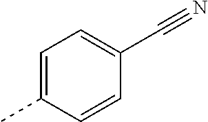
C1=C(C)C=CC(C#N)=C1
